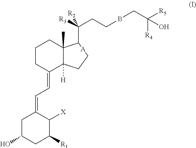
C1CC(=CC=C2CC(O)CC([R1])C2[X])C2([H])C(C)(C1)C(C([R3])(CCBCC([R5])([R4])O)[R2])CC2.[A]
